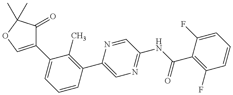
C1(C2=CC=CC(C3=CN=C(NC(C4=C(F)C=CC=C4F)=O)C=N3)=C2C)=COC(C)(C)C1=O
